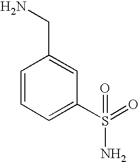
C1=CC=C(S(=O)(N)=O)C=C1CN
